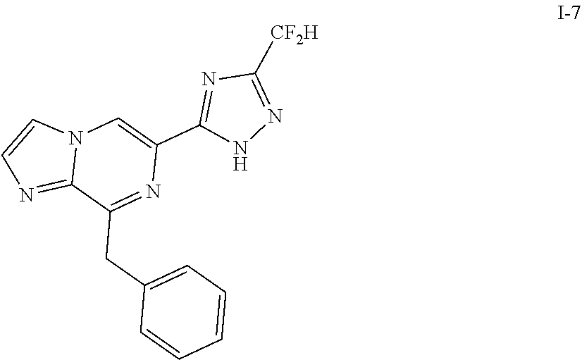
C1=CC=C(CC2=NC(C3=NC([CF2H])=NN3)=CN3C2=NC=C3)C=C1
